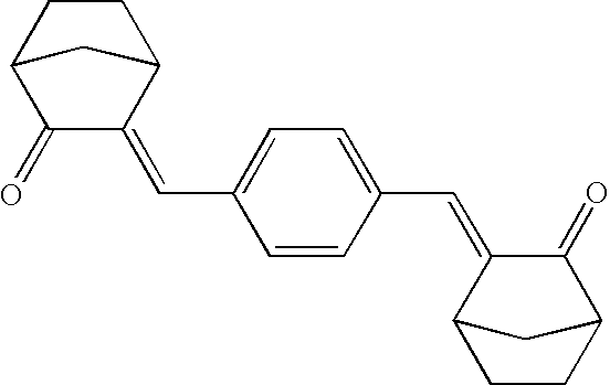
C1(=O)C(=CC2=CC=C(C=C3C4CCC(C3=O)C4)C=C2)C2CCC1C2
